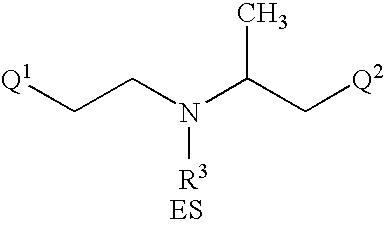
C(CN(C(C[Q2])C)[R3])[Q1].[ES]
